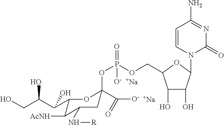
[Na].[Na].C1(O)C(O)C(N2C(=O)N=C(N)C=C2)OC1COP(OC1(C([O-])=O)CC(N[R])C([AcNH])C(C(C(CO)O)O)O1)([O-])=O
